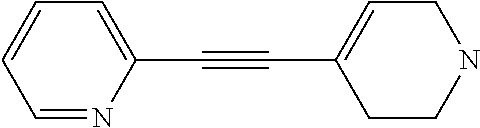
C1=NC(C#CC2=CCNCC2)=CC=C1
